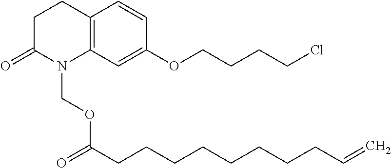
C1C(=O)N(COC(=O)CCCCCCCCC=C)C2=C(C1)C=CC(OCCCCCl)=C2
